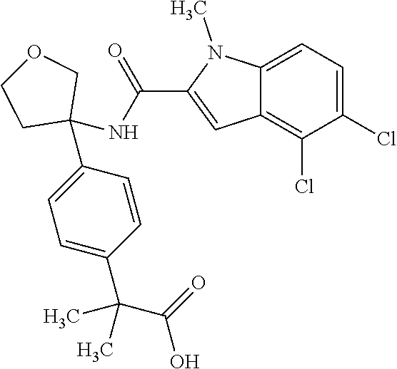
C1=C2C(=C(Cl)C(Cl)=C1)C=C(C(NC1(C3=CC=C(C(C(O)=O)(C)C)C=C3)COCC1)=O)N2C
